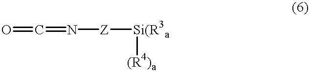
O=C=N[Z][Si(R3a][(R4)a]
